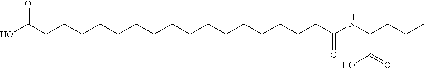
C(CCCCCCCCCCCCCCC(NC(CCC)C(O)=O)=O)CC(O)=O
